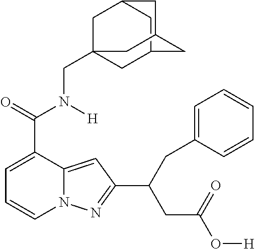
C1=C(C(=O)N([H])CC23CC4CC(C2)CC(C4)C3)C2=CC(C(CC(O[H])=O)CC3=CC=CC=C3)=NN2C=C1
